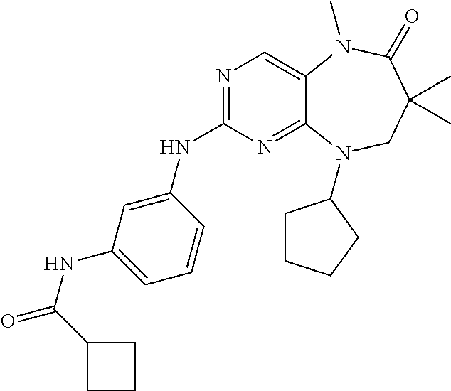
N1=C(NC2=CC(NC(=O)C3CCC3)=CC=C2)N=C2C(=C1)N(C)C(=O)C(C)(C)CN2C1CCCC1
